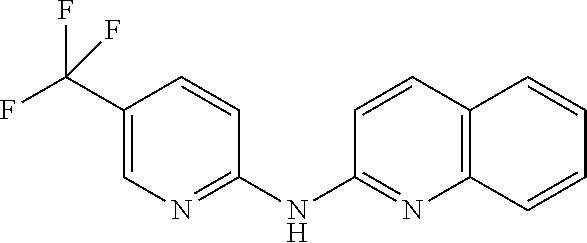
C1(C(F)(F)F)=CN=C(NC2=NC3=C(C=C2)C=CC=C3)C=C1
